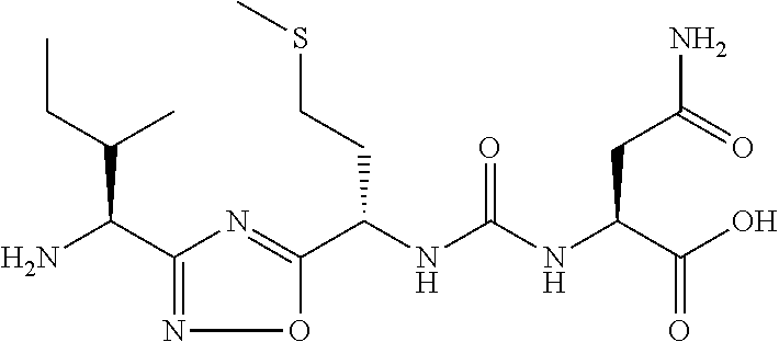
C1(C(N)C(CC)C)=NOC(C(NC(NC(C(O)=O)CC(N)=O)=O)CCSC)=N1
